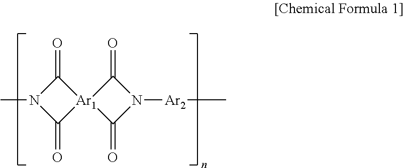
C1(=O)N(C)C(=O)[Ar1]12C(=O)N([Ar2]C)C2=O
